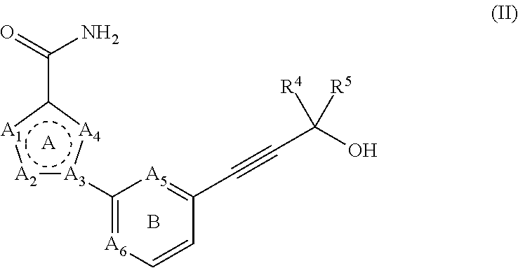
[A2]1:[A3](C2=[A6]C=CC(C#CC([R4])([R5])O)=[A5]2):[A4]c(C(N)=O)[A1]:1.[A].B
